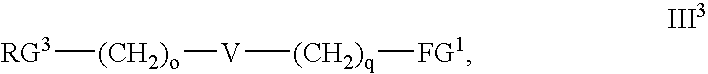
[RG3][(CH2)o][V][(CH2)q][FG1]
